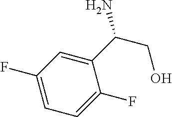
C1(C(CO)N)=CC(F)=CC=C1F
